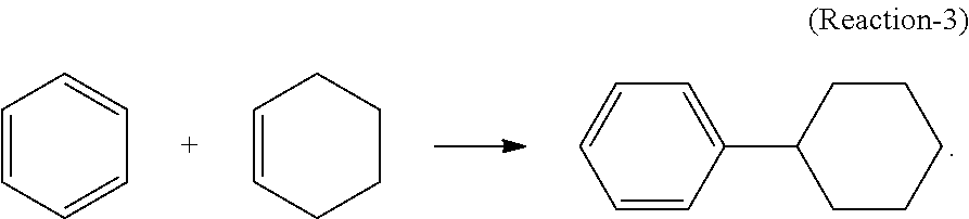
C1=CC=CC=C1.C1=CCCCC1.C1=CC(C2CCCCC2)=CC=C1
